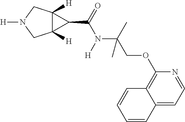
C12([H])C([H])(CN([H])C1)C2C(N(C(COC1=C2C(=CC=N1)C=CC=C2)(C)C)[H])=O
